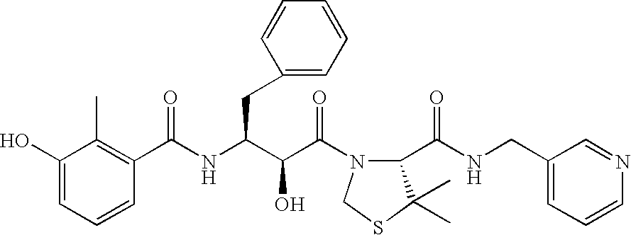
C1(O)=CC=CC(C(NC(C(C(=O)N2C(C(NCC3=CC=CN=C3)=O)C(C)(C)SC2)O)CC2=CC=CC=C2)=O)=C1C
